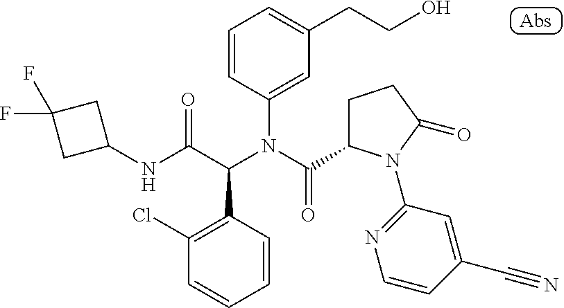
C1(NC(C(N(C(=O)C2CCC(=O)N2C2=NC=CC(C#N)=C2)C2=CC(CCO)=CC=C2)C2=C(Cl)C=CC=C2)=O)CC(F)(F)C1
